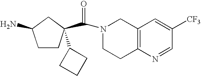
N1(C(=O)C2(C3CCC3)CCC(N)C2)CCC2=C(C1)C=C([CF3])C=N2
